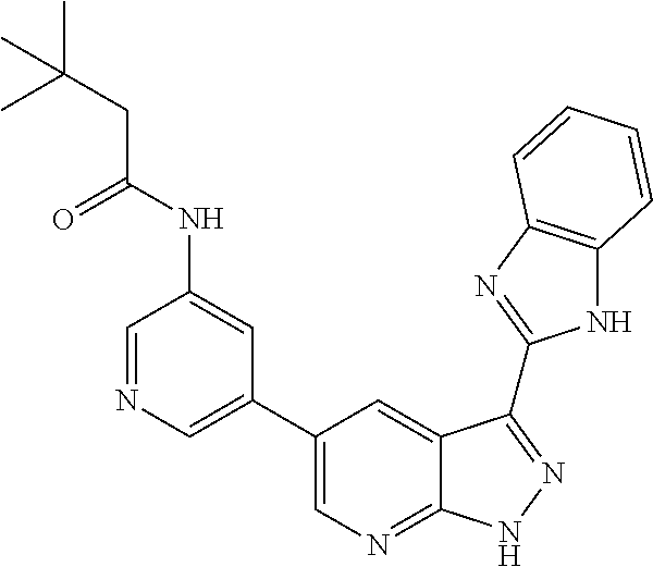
C1=NC=C(C2=CN=C3C(=C2)C(C2=NC4=C(N2)C=CC=C4)=NN3)C=C1NC(CC(C)(C)C)=O
